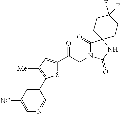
S1C(C(CN2C(=O)C3(NC2=O)CCC(F)(F)CC3)=O)=CC([Me])=C1C1=CC([NC])=CN=C1
